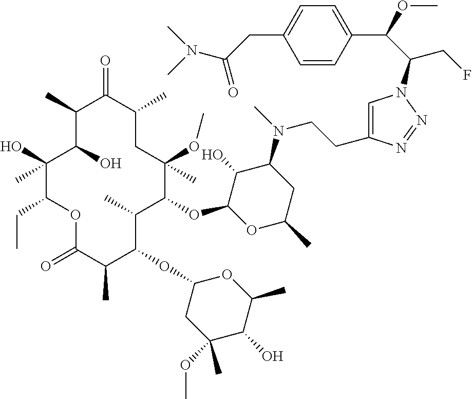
C1(O)C(OC2C(C)C(OC3CC(OC)(C)C(O)C(C)O3)C(C)C(=O)OC(CC)C(O)(C)C(O)C(C)C(=O)C(C)CC2(OC)C)OC(C)CC1N(CCC1=CN(C(CF)C(C2=CC=C(CC(=O)N(C)C)C=C2)OC)N=N1)C
